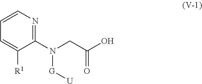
N1=C(N(CC(O)=O)[G][U])C([R1])=CC=C1
